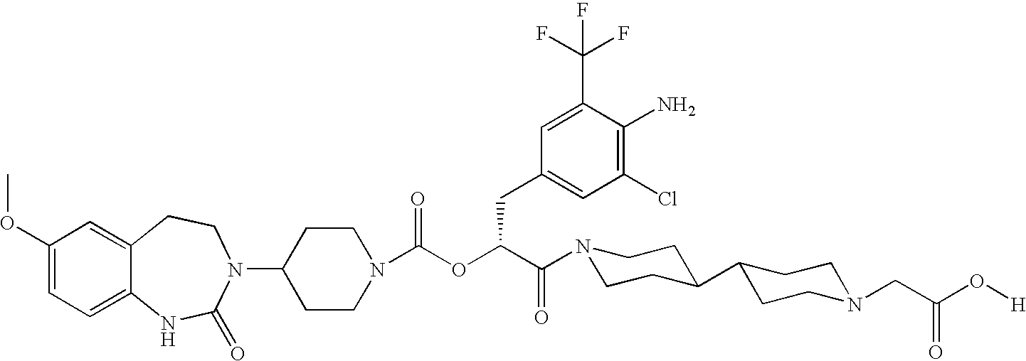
C1(OC)=CC=C2C(=C1)CCN(C1CCN(C(OC(C(N3CCC(C4CCN(CC(O[H])=O)CC4)CC3)=O)CC3=CC(Cl)=C(N)C(C(F)(F)F)=C3)=O)CC1)C(=O)N2
